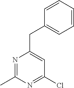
N1=C(C)N=C(Cl)C=C1CC1=CC=CC=C1
